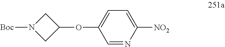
C1=NC([NO2])=CC=C1OC1CN([Boc])C1
